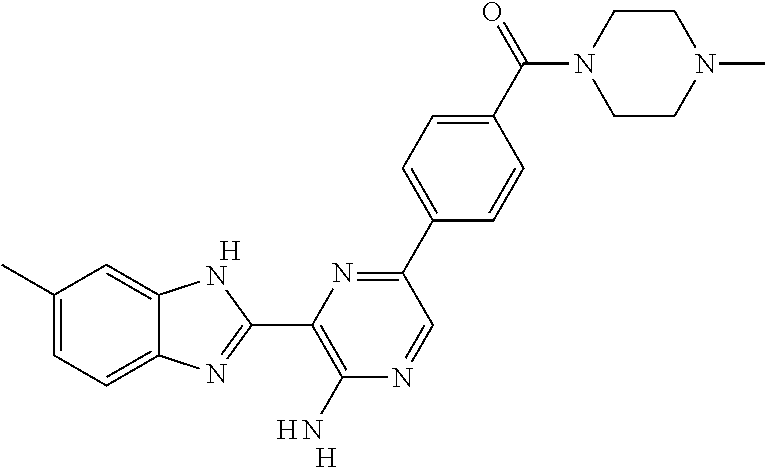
[H].[H].[H].C1(C)=CC=C2C(=C1)NC(C1=C(N)N=CC(C3=CC=C(C(N4CCN(C)CC4)=O)C=C3)=N1)=N2
